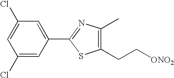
C1=C(Cl)C=C(C2=NC(C)=C(CC[ONO2])S2)C=C1Cl
